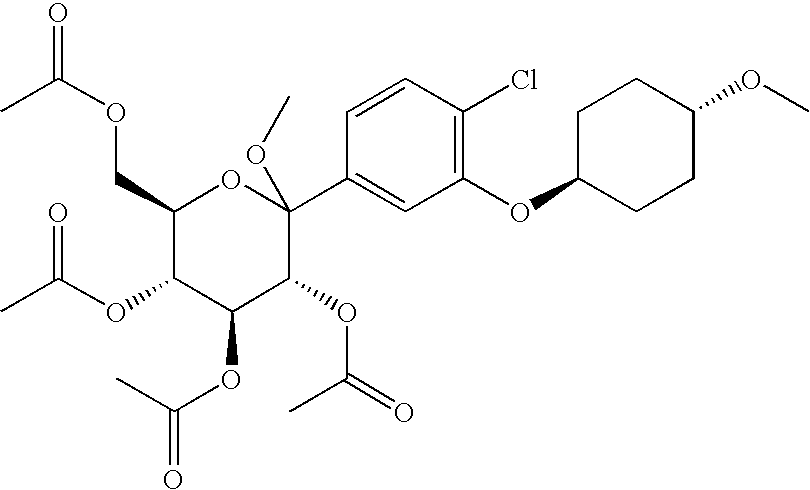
C1(COC(=O)C)C(OC(C)=O)C(OC(=O)C)C(OC(=O)C)C(C2=CC(OC3CCC(OC)CC3)=C(Cl)C=C2)(OC)O1
